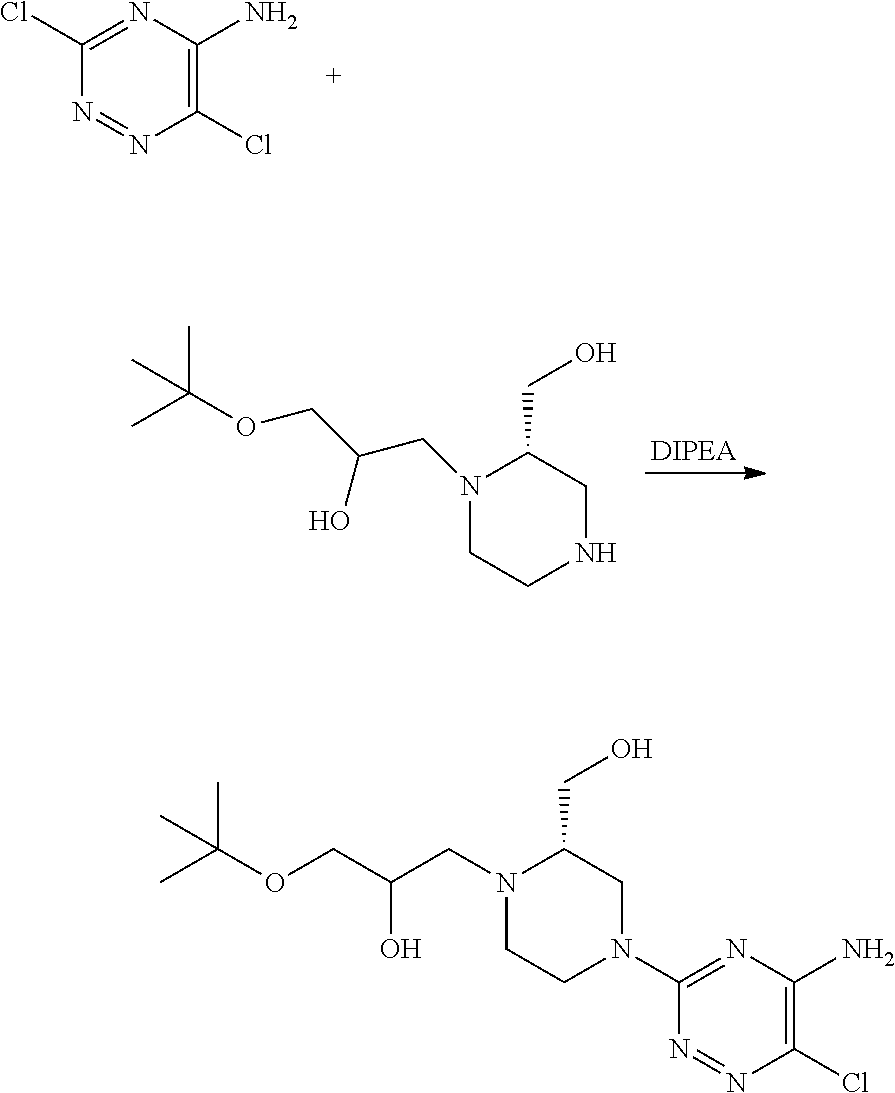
N1=NC(Cl)=C(N)N=C1Cl.[DIPEA].O(C(C)(C)C)CC(CN1CCNCC1CO)O.N1=NC(Cl)=C(N)N=C1N1CC(CO)N(CC(COC(C)(C)C)O)CC1
